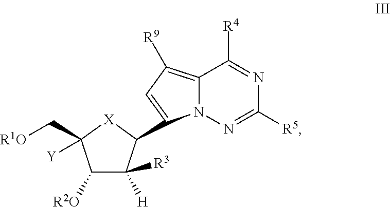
C1([R2O])C([H])([R3])C(C2=CC([R9])=C3N2N=C([R5])N=C3[R4])[X]C1([Y])C[R1O]
